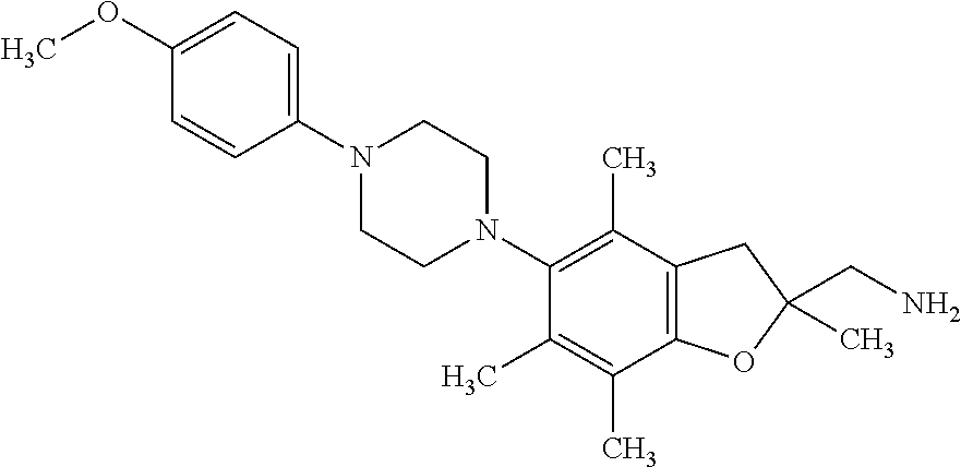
C1(OC)=CC=C(N2CCN(C3=C(C)C4=C(C(C)=C3C)OC(CN)(C)C4)CC2)C=C1
